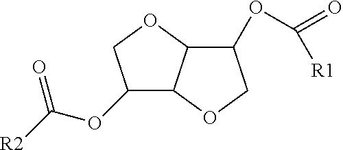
C12C(OCC1OC([R2])=O)C(OC(=O)[R1])CO2
